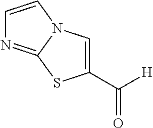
C1(C([H])=O)=CN2C(=NC=C2)S1
